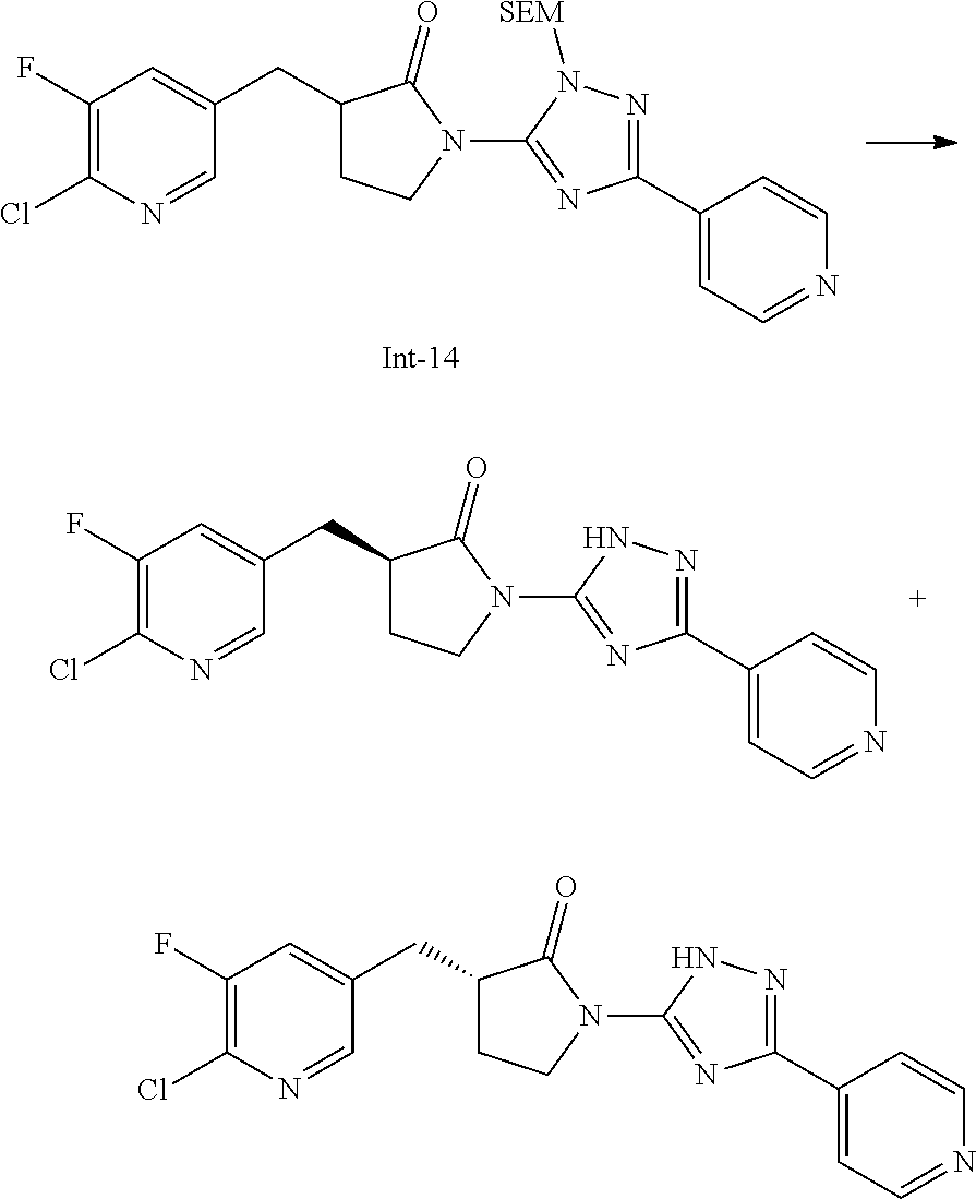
C1(F)=C(Cl)N=CC(CC2CCN(C3=NC(C4=CC=NC=C4)=NN3[SEM])C2=O)=C1.[Int-14].C1(F)=C(Cl)N=CC(CC2CCN(C3=NC(C4=CC=NC=C4)=NN3)C2=O)=C1.C1(F)=C(Cl)N=CC(CC2CCN(C3=NC(C4=CC=NC=C4)=NN3)C2=O)=C1
